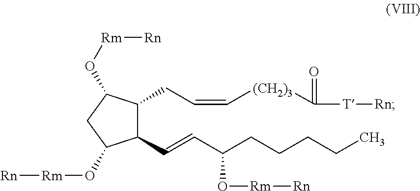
C(C=C[(CH2)3]C([T][Rn])=O)C1C(C=CC(O[Rm][Rn])CCCCC)C(O[Rm][Rn])CC1O[Rm][Rn]
